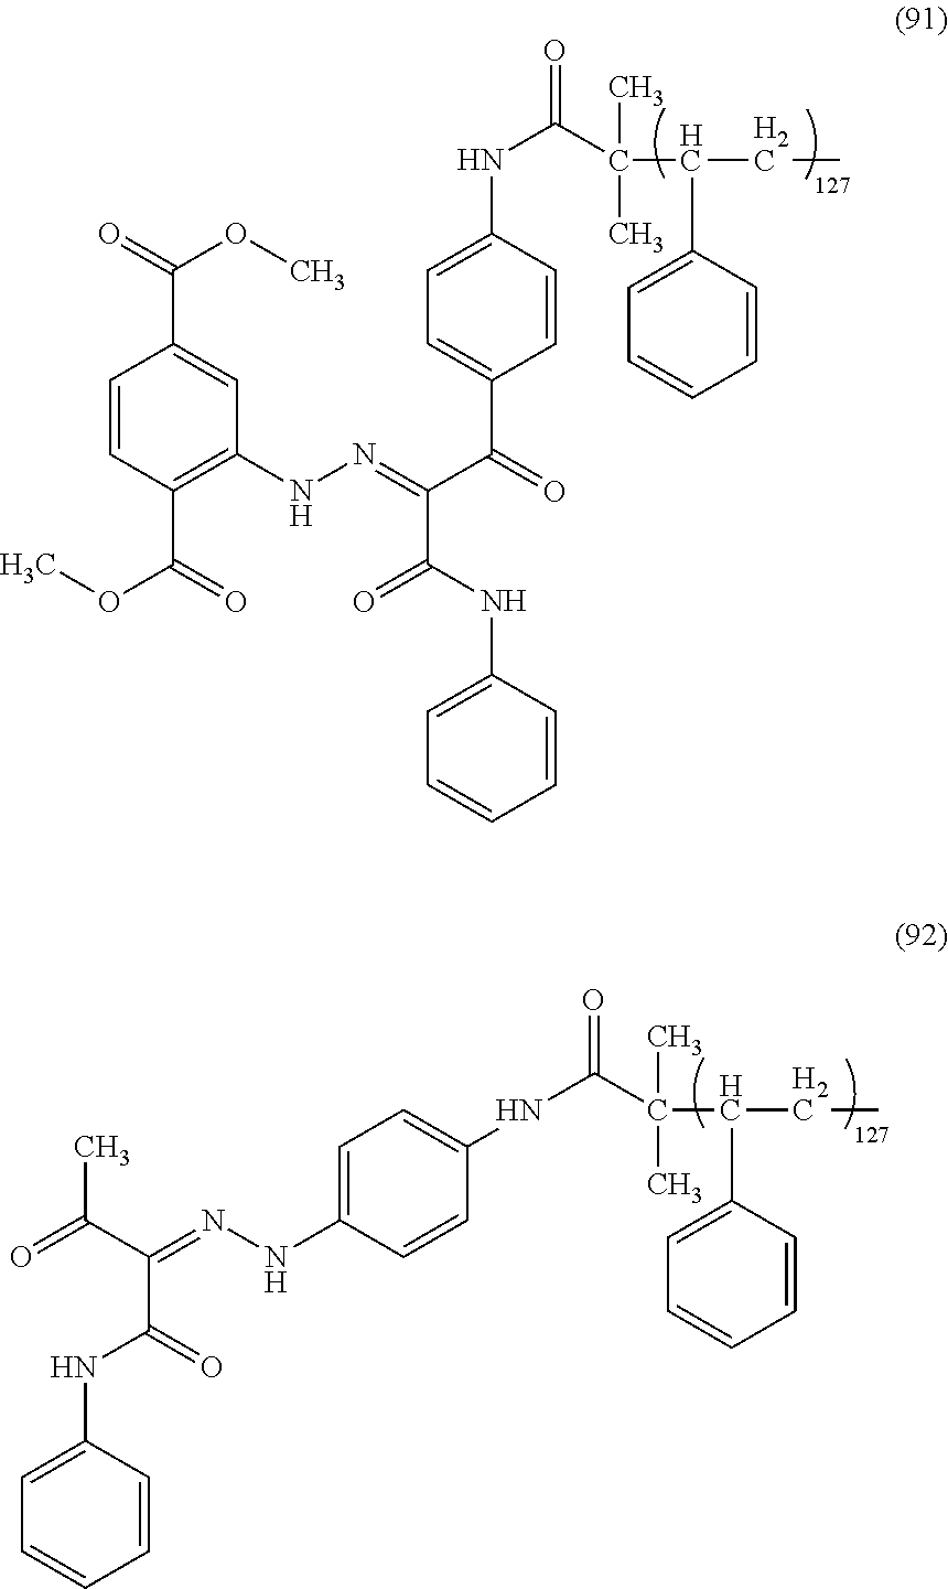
C1=CC(C(OC)=O)=C(NN=C(C(=O)C2=CC=C(NC(=O)C(C(CC)C3=CC=CC=C3)(C)C)C=C2)C(NC2=CC=CC=C2)=O)C=C1C(=O)OC.C1(NC(=O)C(C(CC)C2=CC=CC=C2)(C)C)=CC=C(NN=C(C(=O)NC2=CC=CC=C2)C(=O)C)C=C1
